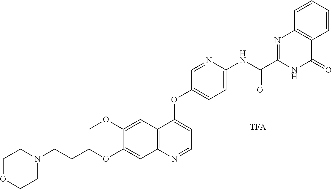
C1OCCN(CCCOC2=CC3=C(C(OC4=CC=C(NC(C5=NC6=C(C(=O)N5)C=CC=C6)=O)N=C4)=CC=N3)C=C2OC)C1
